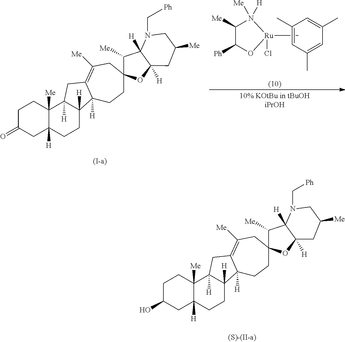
C1C(O)CC2([H])C([Me])(C1)C1([H])C([H])(CC2)C2([H])C(=C([Me])CC3(CC2)C([Me])C2([H])C([H])(O3)CC([Me])CN2C[Ph])C1.C1C(=O)CC2([H])C([Me])(C1)C1([H])C([H])(CC2)C2([H])C(=C([Me])CC3(CC2)C([Me])C2([H])C([H])(O3)CC([Me])CN2C[Ph])C1.C1([Me])C([Ph])O[Ru](Cl)(C)N1([Me])[H].C1(C)=CC(C)=CC(C)=C1
